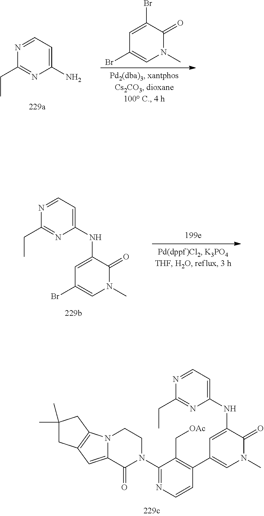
N(C1=CC(C2=C(C[OAc])C(N3CCN4C(=CC5=C4CC(C)(C)C5)C3=O)=NC=C2)=CN(C)C1=O)C1=CC=NC(CC)=N1.NC1=CC=NC(CC)=N1.BrC1=CC(Br)=CN(C)C1=O.N(C1=CC(Br)=CN(C)C1=O)C1=CC=NC(CC)=N1
